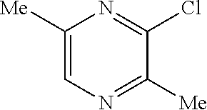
C1([Me])=CN=C([Me])C(Cl)=N1
